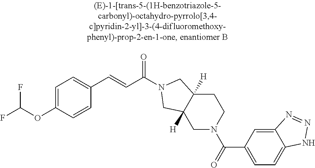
C1=C(OC(F)F)C=CC(C=CC(=O)N2CC3([H])CCN(C(=O)C4=CC=C5C(=C4)N=NN5)CC3([H])C2)=C1
